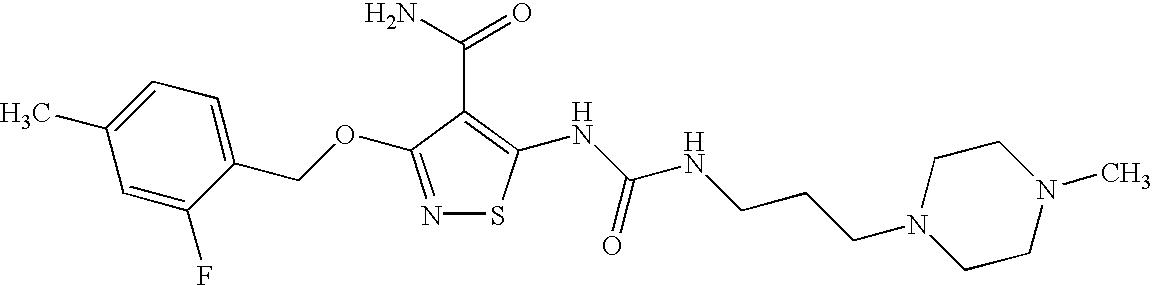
C1=C(F)C(COC2=NSC(NC(NCCCN3CCN(C)CC3)=O)=C2C(N)=O)=CC=C1C
